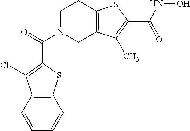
C1N(C(=O)C2=C(Cl)C3=C(S2)C=CC=C3)CC2=C(C1)SC(C(NO)=O)=C2C
